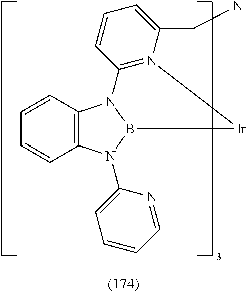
C12=C(N(C3=CC=CC=N3)B3N1C1=N(C(CN)=CC=C1)[Ir]3)C=CC=C2
